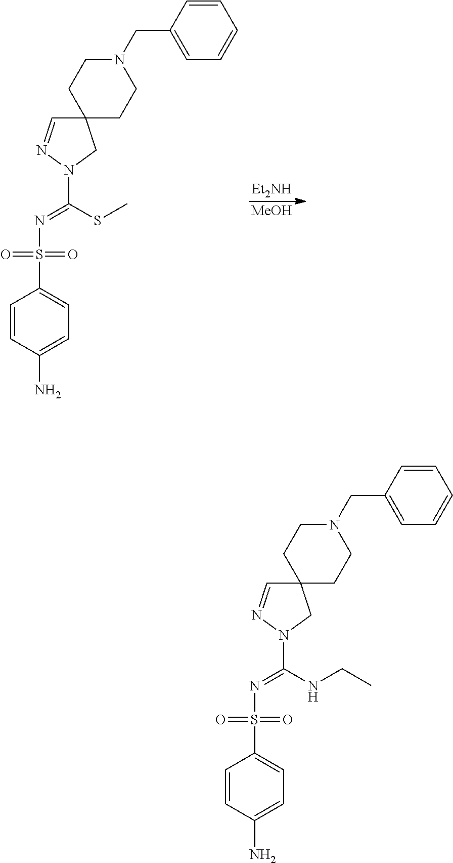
C1=CC(N)=CC=C1S(N=C(N1CC2(C=N1)CCN(CC1=CC=CC=C1)CC2)NCC)(=O)=O.C1=CC(N)=CC=C1S(N=C(N1CC2(C=N1)CCN(CC1=CC=CC=C1)CC2)SC)(=O)=O.[Et2NH].[MeOH]
